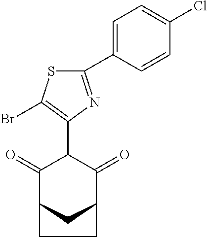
C1(=O)C2CC(C(=O)C1C1=C(Br)SC(C3=CC=C(Cl)C=C3)=N1)CC2
